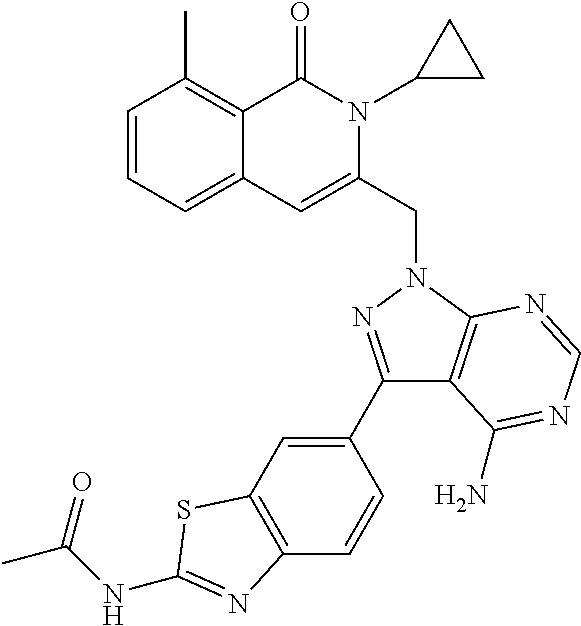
C1=CC=C2C(=C1C)C(=O)N(C1CC1)C(CN1C3=C(C(C4=CC5=C(C=C4)N=C(NC(C)=O)S5)=N1)C(N)=NC=N3)=C2
